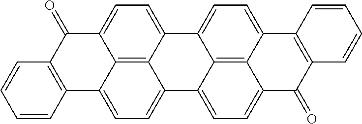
C1=CC2=C(C=C1)C(=O)C1=CC=C3C4=C1C2=CC=C4C1=CC=C2C4=C1C3=CC=C4C1=C(C2=O)C=CC=C1
